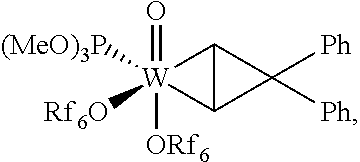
[W]1(=O)([ORf6])([(MeO)3P])([Rf6O])C2C1C2([Ph])[Ph]
